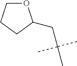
C(C(C)(C)C)C1OCCC1
